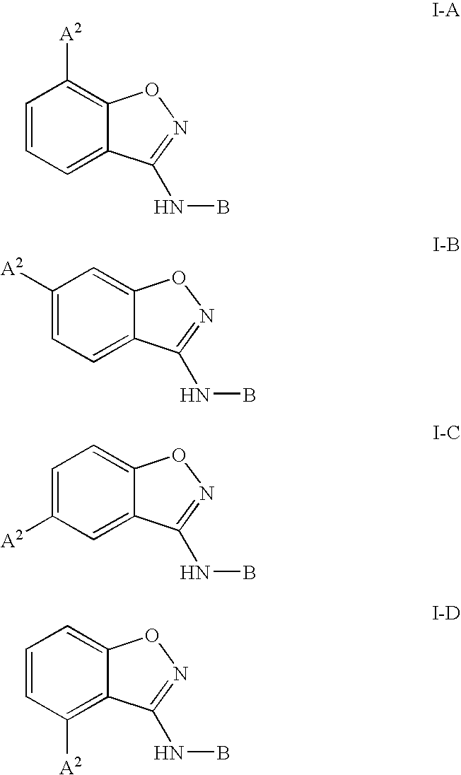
C1=CC=C2C(=C1[A2])ON=C2NB.C1([A2])=CC=C2C(=C1)ON=C2NB.C1=C([A2])C=C2C(=C1)ON=C2NB.C1=CC([A2])=C2C(=C1)ON=C2NB
